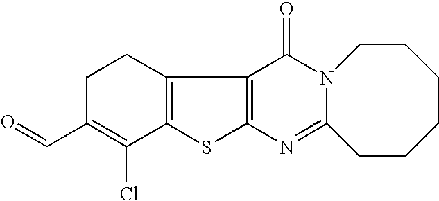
C12=C(C3=C(S1)N=C1N(C3=O)CCCCCC1)CCC(C=O)=C2Cl
